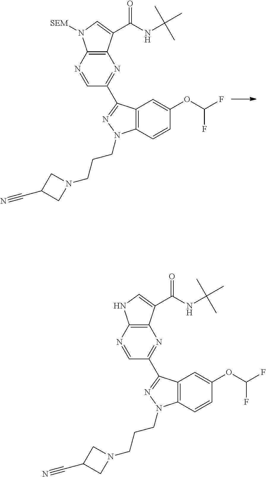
C12=C(N=CC(C3=NN(CCCN4CC(C#N)C4)C4=C3C=C(OC(F)F)C=C4)=N1)N([SEM])C=C2C(NC(C)(C)C)=O.C12=C(N=CC(C3=NN(CCCN4CC(C#N)C4)C4=C3C=C(OC(F)F)C=C4)=N1)NC=C2C(NC(C)(C)C)=O
